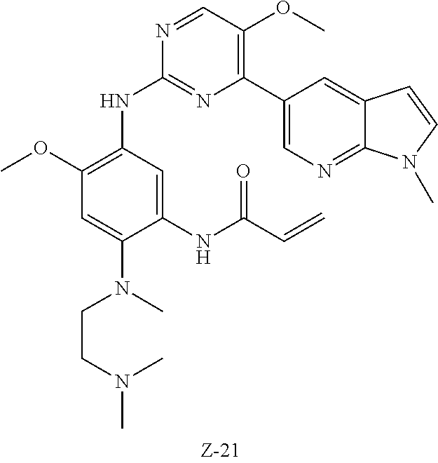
C1(C2=C(OC)C=NC(NC3=C(OC)C=C(N(CCN(C)C)C)C(NC(C=C)=O)=C3)=N2)=CN=C2C(=C1)C=CN2C
